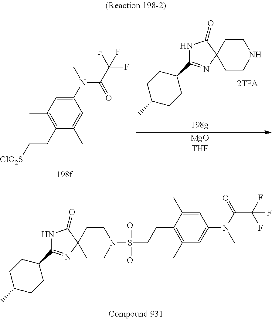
C1(C)CCC(C2=NC3(CCN(S(CCC4=C(C)C=C(N(C(=O)C(F)(F)F)C)C=C4C)(=O)=O)CC3)C(=O)N2)CC1.C1(N(C(C(F)(F)F)=O)C)=CC(C)=C(CC[ClO2S])C(C)=C1.C1(C)CCC(C2=NC3(CCNCC3)C(=O)N2)CC1.[MgOTHF]
